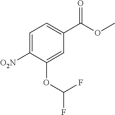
C1=C([O2N])C(OC(F)F)=CC(C(OC)=O)=C1
